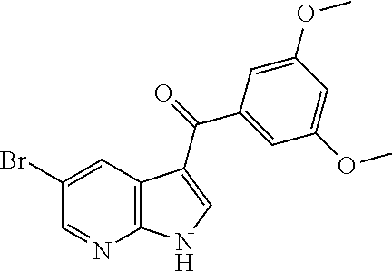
C12=C(C=C(Br)C=N1)C(C(=O)C1=CC(OC)=CC(OC)=C1)=CN2
